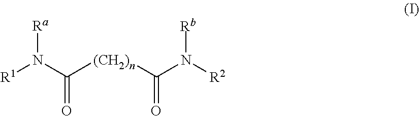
O=C(N([R1])[Ra])[(CH2)n]C(N([R2])[Rb])=O
